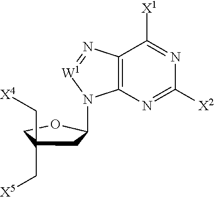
C1C(C[X4])(C[X5])COC1N1C2=C(C([X1])=NC([X2])=N2)N=[W1]1
